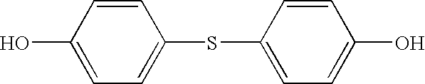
C1=CC(O)=CC=C1SC1=CC=C(O)C=C1
